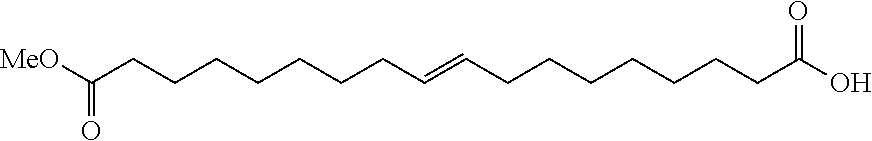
[MeO]C(CCCCCCCC=CCCCCCCCC(O)=O)=O
